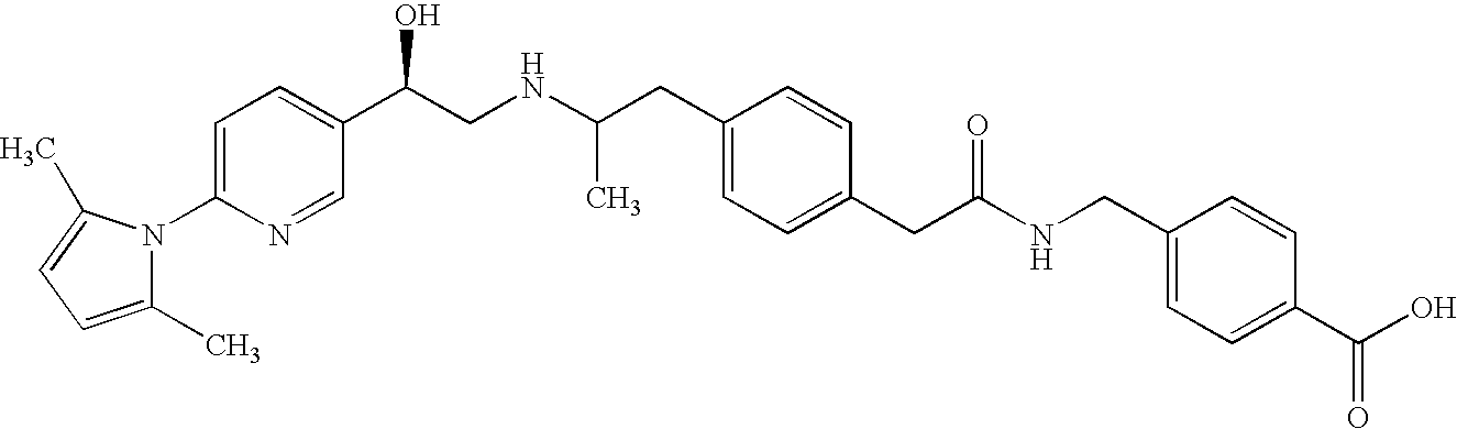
N1(C2=CC=C(C(CNC(CC3=CC=C(CC(NCC4=CC=C(C(O)=O)C=C4)=O)C=C3)C)O)C=N2)C(C)=CC=C1C
